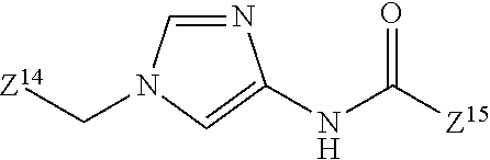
[Z14]CN1C=NC(NC([Z15])=O)=C1
